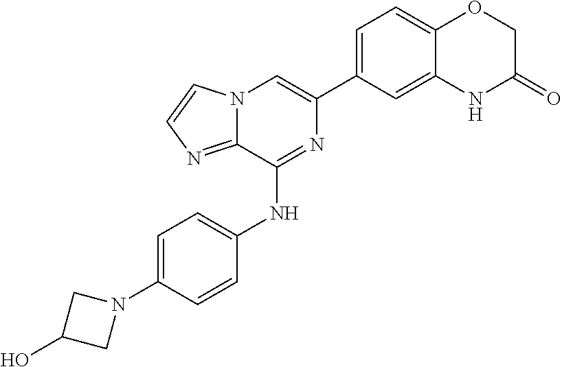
C1(C2=CC=C3C(=C2)NC(=O)CO3)=CN2C(=NC=C2)C(NC2=CC=C(N3CC(O)C3)C=C2)=N1
